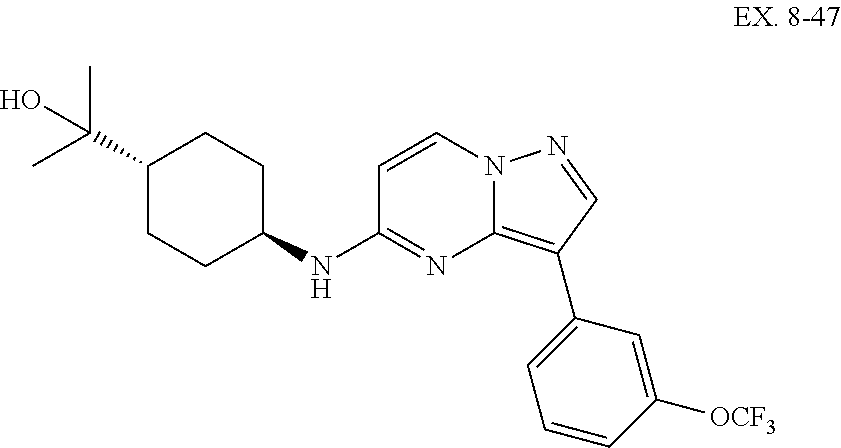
N(C1=NC2=C(C3=CC=CC([OCF3])=C3)C=NN2C=C1)C1CCC(C(C)(C)O)CC1
